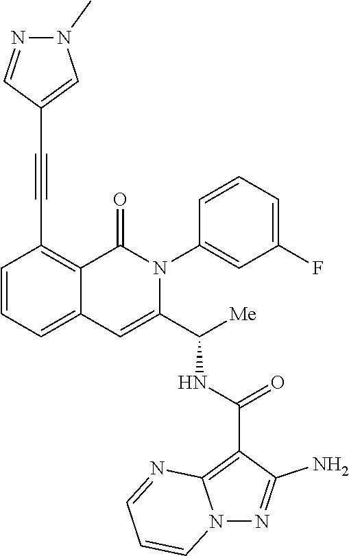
C1=CC=C2C(=C1C#CC1=CN(C)N=C1)C(=O)N(C1=CC(F)=CC=C1)C(C([Me])NC(=O)C1=C3N(N=C1N)C=CC=N3)=C2
